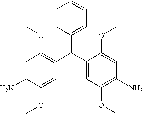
C1(C(C2=CC(OC)=C(N)C=C2OC)C2=C(OC)C=C(N)C(OC)=C2)=CC=CC=C1
